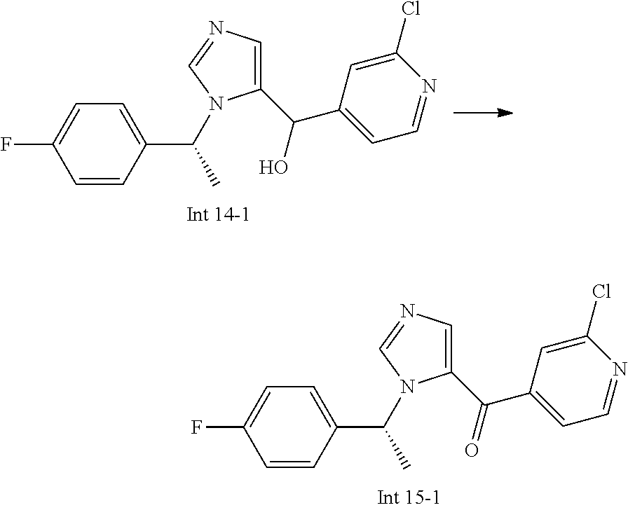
C1=CC(C(C)N2C(C(C3=CC=NC(Cl)=C3)=O)=CN=C2)=CC=C1F.C1=CC(C(C)N2C(C(C3=CC=NC(Cl)=C3)O)=CN=C2)=CC=C1F
